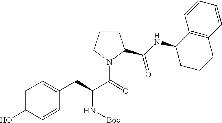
C1=CC2=C(C=C1)C(NC(=O)C1CCCN1C(=O)C(CC1=CC=C(O)C=C1)N[Boc])CCC2
